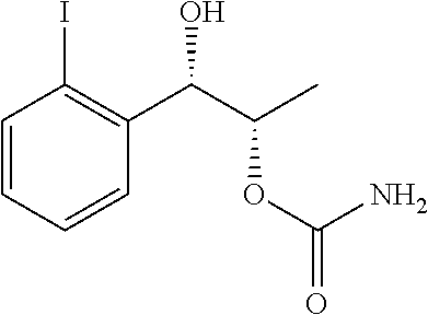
C1=CC=CC(C(C(C)OC(N)=O)O)=C1I
